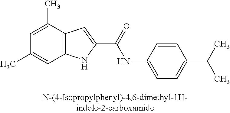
C12=C(C(C)=CC(C)=C1)C=C(C(=O)NC1=CC=C(C(C)C)C=C1)N2
